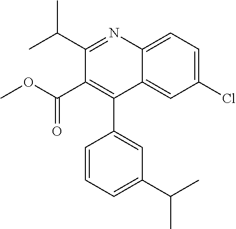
C1(Cl)=CC=C2C(=C1)C(C1=CC(C(C)C)=CC=C1)=C(C(OC)=O)C(C(C)C)=N2
